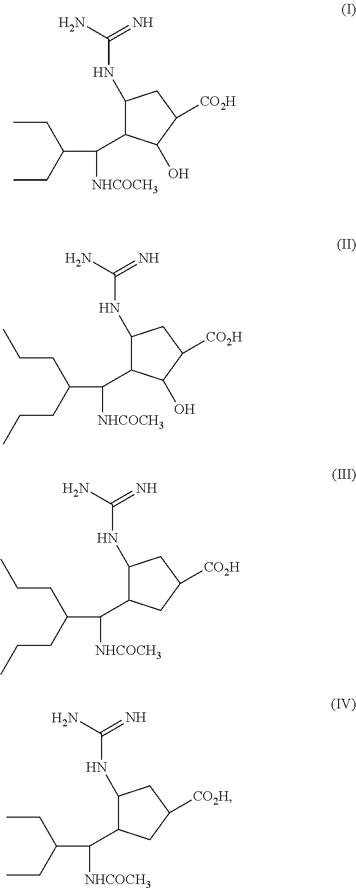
C1(NC(N)=N)C(C(C(CC)CC)[NHCOCH3])C(O)C([CO2H])C1.C1(NC(N)=N)C(C(C(CCC)CCC)[NHCOCH3])C(O)C([CO2H])C1.C1(NC(N)=N)C(C(C(CCC)CCC)[NHCOCH3])CC([CO2H])C1.C1(NC(N)=N)C(C(C(CC)CC)[NHCOCH3])CC([CO2H])C1
